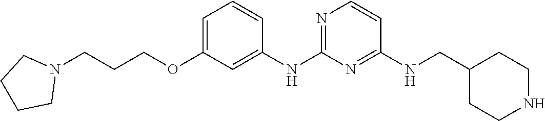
C1(NCC2CCNCC2)=NC(NC2=CC(OCCCN3CCCC3)=CC=C2)=NC=C1
